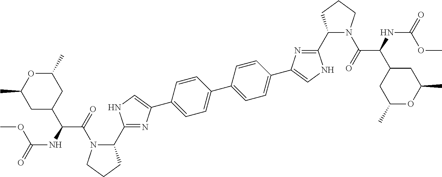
C1=CC(C2=CNC(C3N(C(=O)C(NC(=O)OC)C4CC(C)OC(C)C4)CCC3)=N2)=CC=C1C1=CC=C(C2=CNC(C3N(C(C(C4CC(C)OC(C)C4)NC(=O)OC)=O)CCC3)=N2)C=C1
